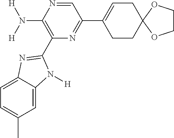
C1=C2C(=CC(C)=C1)N([H])C(C1=C(N([H])[H])N=CC(C3=CCC4(CC3)OCCO4)=N1)=N2
